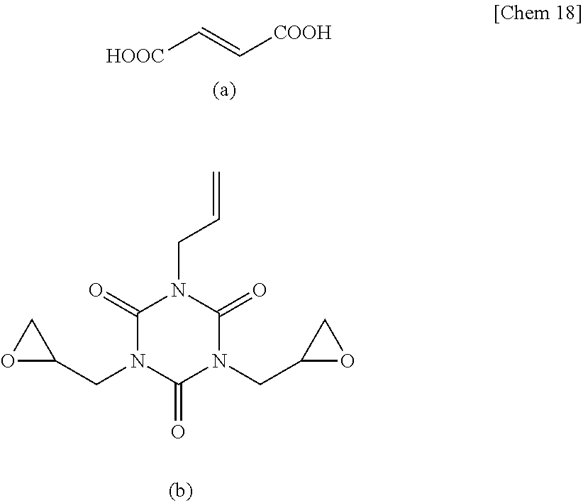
[HOOC]C=C[COOH].N1(CC=C)C(=O)N(CC2CO2)C(=O)N(CC2OC2)C1=O
